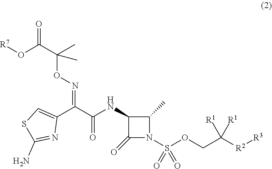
C1(N)=NC(C(C(=O)NC2C(=O)N(S(OCC([R2][R3])([R1])[R1])(=O)=O)C2C)=NOC(C(O[R7])=O)(C)C)=CS1
